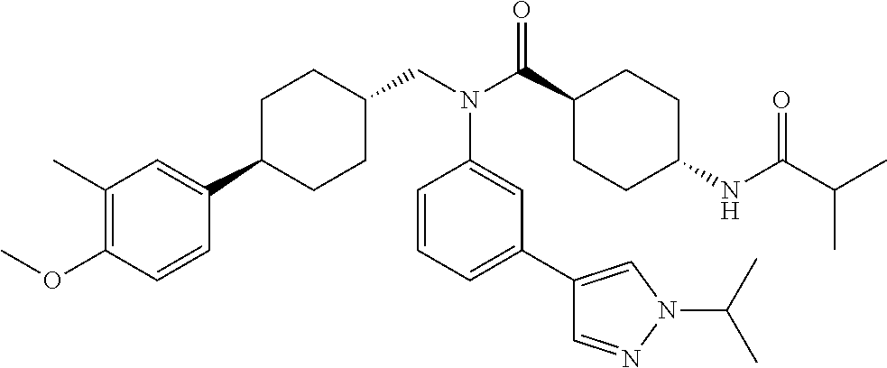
C1(C)=C(OC)C=CC(C2CCC(CN(C(C3CCC(NC(C(C)C)=O)CC3)=O)C3=CC(C4=CN(C(C)C)N=C4)=CC=C3)CC2)=C1
